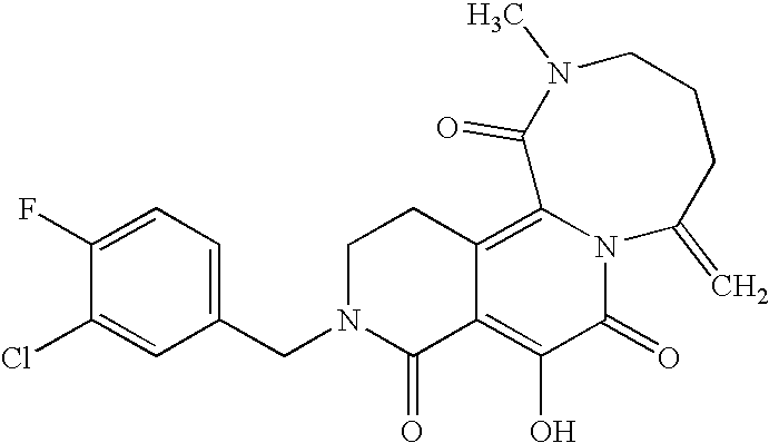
C1(CN2C(=O)C3=C(O)C(=O)N4C(=C3CC2)C(=O)N(C)CCCC4=C)=CC=C(F)C(Cl)=C1
